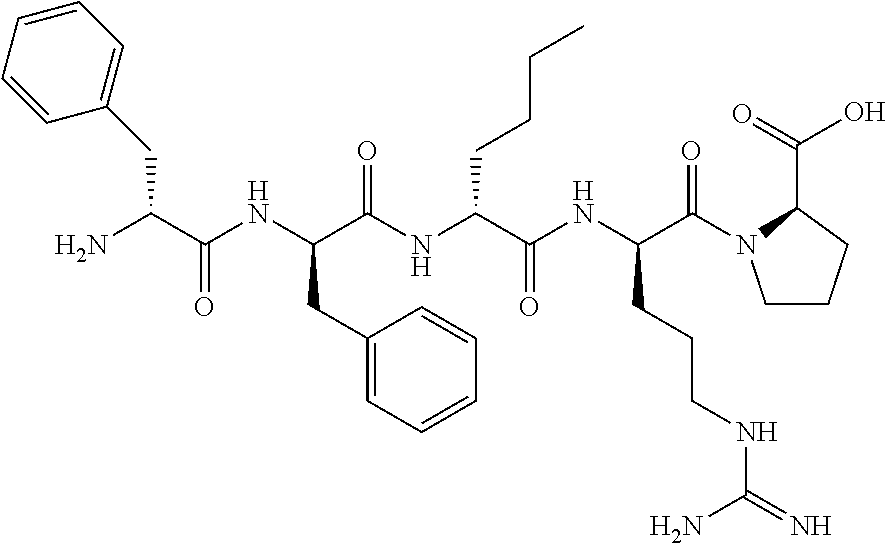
NC(C(NC(C(NC(C(NC(C(=O)N1CCCC1C(=O)O)CCCNC(=N)N)=O)CCCC)=O)CC1=CC=CC=C1)=O)CC1=CC=CC=C1
